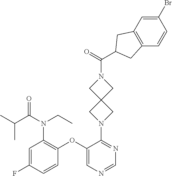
C1=C(F)C=CC(OC2=CN=CN=C2N2CC3(C2)CN(C(=O)C2CC4=C(C2)C=C(Br)C=C4)C3)=C1N(CC)C(C(C)C)=O
